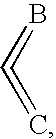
B=C=C
